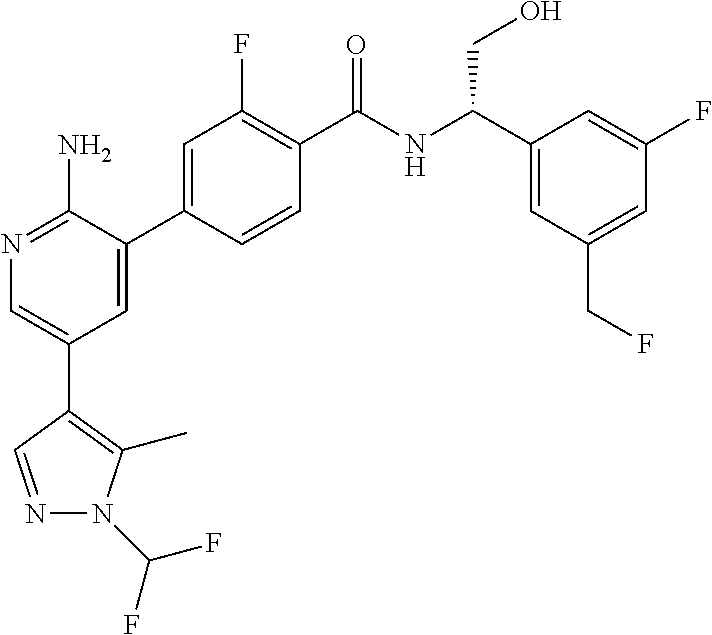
N1=C(N)C(C2=CC(F)=C(C(NC(C3=CC(CF)=CC(F)=C3)CO)=O)C=C2)=CC(C2=C(C)N(C(F)F)N=C2)=C1
